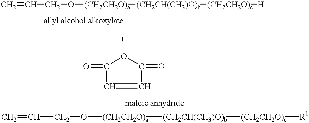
C=CCO[(CH2CH2O)a][(CH2CH(CH3)O)b][(CH2CH2O)c][H].C1(=O)C=CC(=O)O1.C=CCO[(CH2CH2O)a][(CH2CH(CH3)O)b][(CH2CH2O)c][R1]
